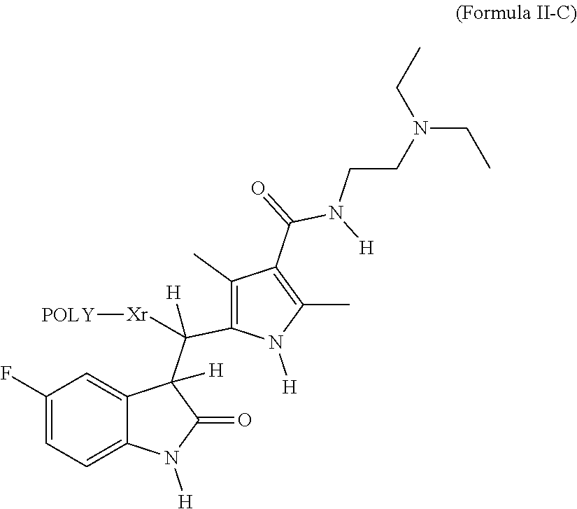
C1(F)=CC=C2C(=C1)C(C(C1=C(C)C(C(=O)N([H])CCN(CC)CC)=C(C)N1[H])([H])[Xr][POLY])([H])C(=O)N2[H]
